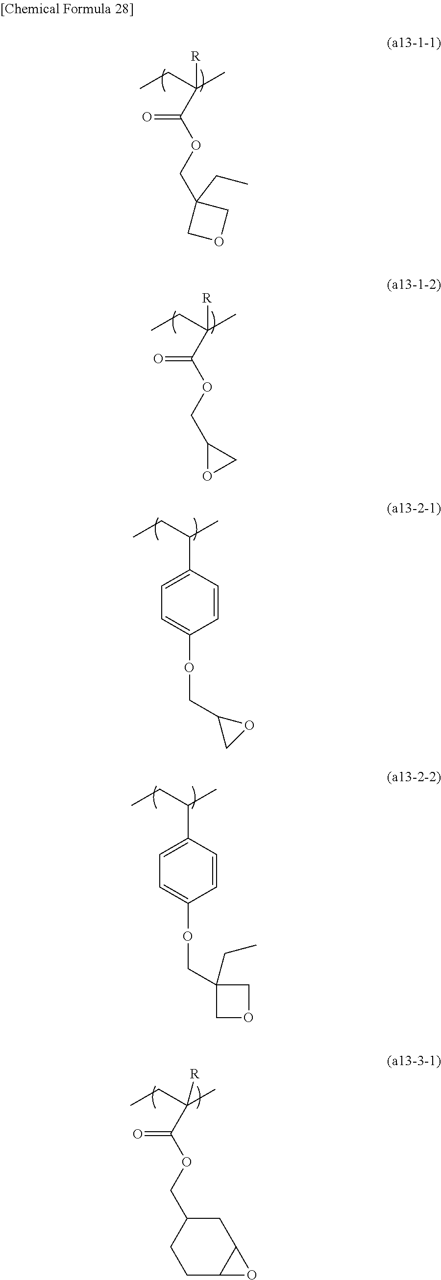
CCC(C)(C(OCC1OC1)=O)[R].C1(C(CC)C)=CC=C(OCC2CO2)C=C1.C1(C(CC)C)=CC=C(OCC2(CC)COC2)C=C1.C1C(COC(C(CC)(C)[R])=O)CCC2C1O2.CCC(C)(C(OCC1(CC)COC1)=O)[R]
